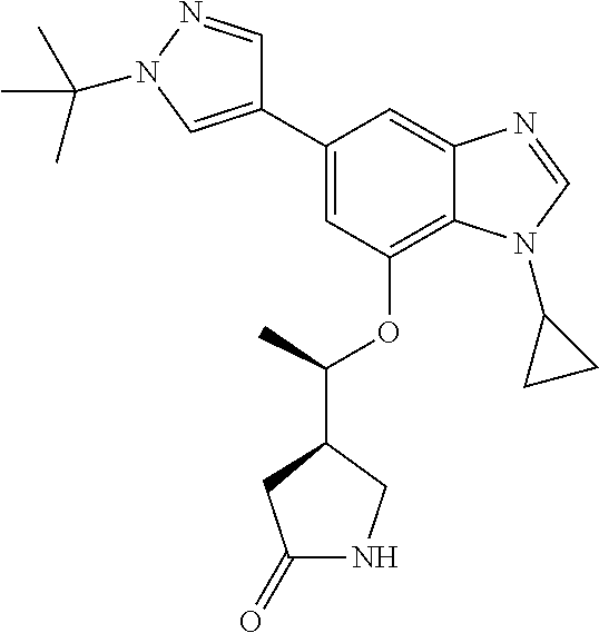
C1(C2=CN(C(C)(C)C)N=C2)=CC(OC(C2CC(=O)NC2)C)=C2C(=C1)N=CN2C1CC1
